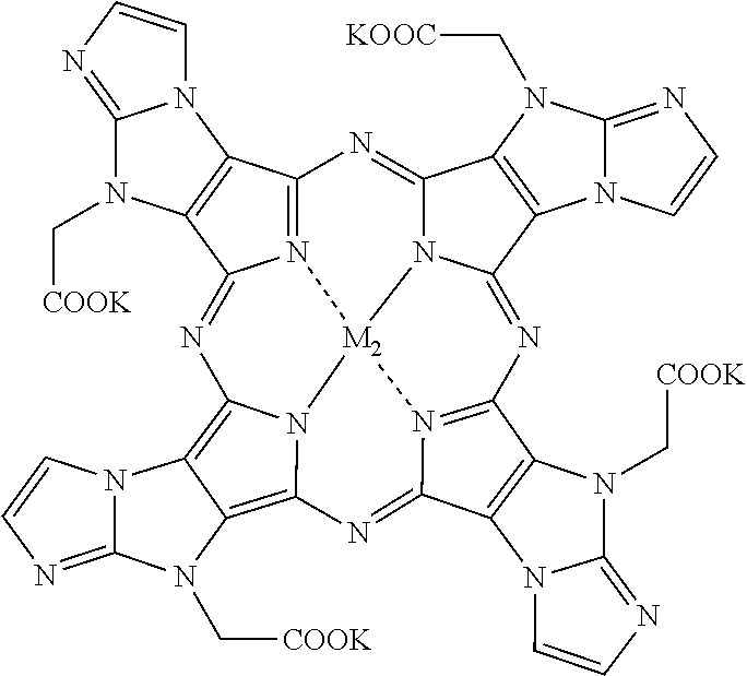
N12=C3C4=C(C1=NC1=C5C(=C6N1[M2]21N2C(=N3)C3=C(C2=NC2=N1C(=N6)C1=C2N(C[COOK])C2=NC=CN12)N1C(=NC=C1)N3C[KOOC])N(C[COOK])C1=NC=CN51)N(C[COOK])C1=NC=CN41
